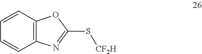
C1=CC2=C(C=C1)N=C(S[CF2H])O2
